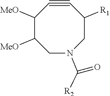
C1([MeO])C([MeO])CN(C(=O)[R2])CC([R1])C#C1
